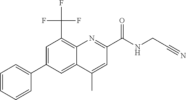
C1=C(C2=CC=CC=C2)C=C2C(=C1C(F)(F)F)N=C(C(NCC#N)=O)C=C2C
